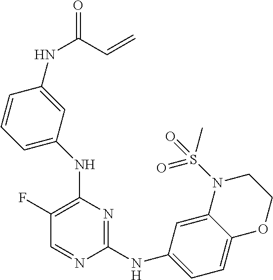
C1(NC2=CC=C3C(=C2)N(S(C)(=O)=O)CCO3)=NC(NC2=CC=CC(NC(C=C)=O)=C2)=C(F)C=N1
